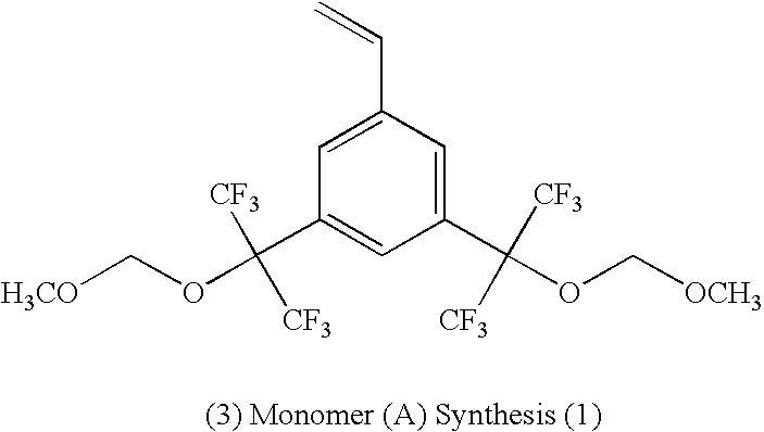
C1=C(C=C)C=C(C(OC[OCH3])([CF3])[CF3])C=C1C([CF3])([CF3])OC[H3CO]
